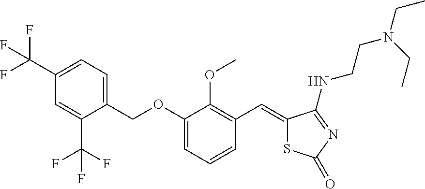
C1=C(OCC2=CC=C(C(F)(F)F)C=C2C(F)(F)F)C(OC)=C(C=C2SC(=O)N=C2NCCN(CC)CC)C=C1
